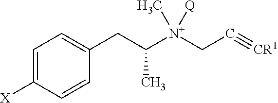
C1=C([X])C=CC(CC([N+](CC#[CR1])(C)[Q])C)=C1
